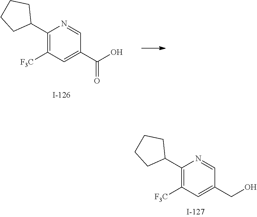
C1(C2CCCC2)=C([F3C])C=C(CO)C=N1.C1(C2CCCC2)=C([F3C])C=C(C(O)=O)C=N1
